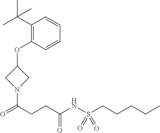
C1(C(C)(C)C)=C(OC2CN(C(CCC(NS(CCCCC)(=O)=O)=O)=O)C2)C=CC=C1
